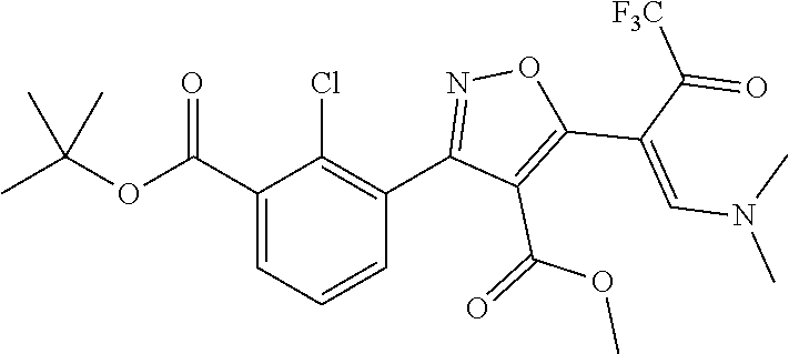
C1(C(OC(C)(C)C)=O)=CC=CC(C2=NOC(C(C([F3C])=O)=CN(C)C)=C2C(=O)OC)=C1Cl
